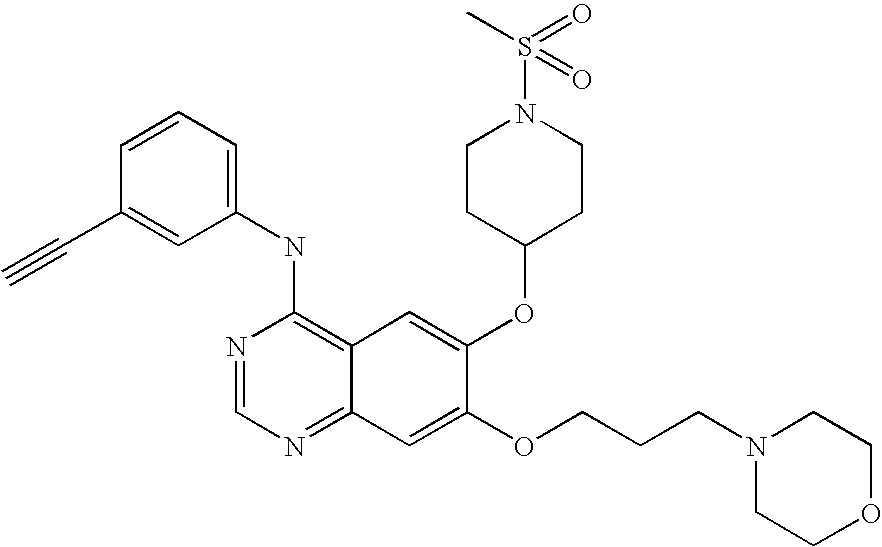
C1(NC2=C3C(=NC=N2)C=C(OCCCN2CCOCC2)C(OC2CCN(S(C)(=O)=O)CC2)=C3)=CC=CC(C#C)=C1
